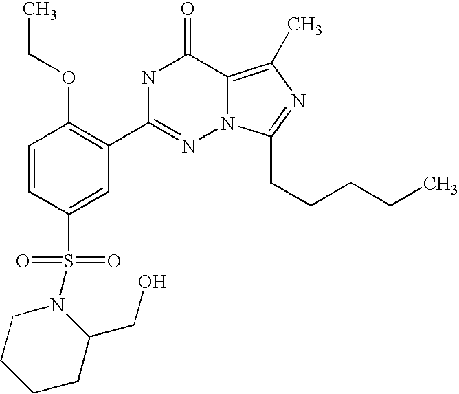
C1=CC(S(N2C(CO)CCCC2)(=O)=O)=CC(C2=NN3C(=C(C)N=C3CCCCC)C(=O)N2)=C1OCC
